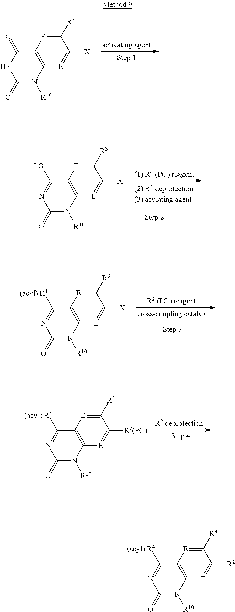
C1([R3])=[E]C2=C([E]=C1[X])N([R10])C(=O)NC2=O.C1([R3])=[E]C2=C([E]=C1[X])N([R10])C(=O)N=C2[LG].C1([R3])=[E]C2=C([E]=C1[X])N([R10])C(=O)N=C2[(acyl) R4].C1([R3])=[E]C2=C([E]=C1[R2(PG)])N([R10])C(=O)N=C2[(acyl) R4].C1([R3])=[E]C2=C([E]=C1[R2])N([R10])C(=O)N=C2[(acyl) R4]
